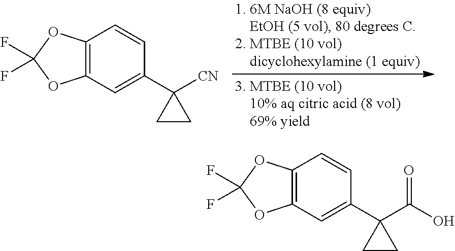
C12=C(C=C(C3([CN])CC3)C=C1)OC(F)(F)O2.C12=C(C=C(C3(C(=O)O)CC3)C=C1)OC(F)(F)O2
